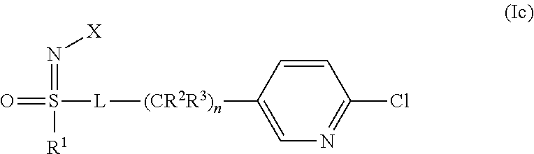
O=S([R1])(=N[X])[L][(CR2R3)n]C1=CN=C(Cl)C=C1
